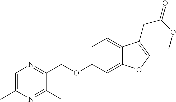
C1=C(C)N=C(C)C(COC2=CC=C3C(=C2)OC=C3CC(OC)=O)=N1
